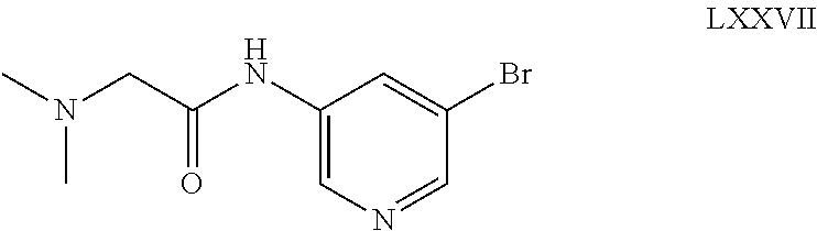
C1=NC=C(NC(CN(C)C)=O)C=C1Br
